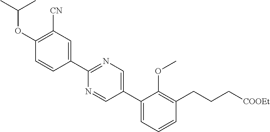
C1(C2=CN=C(C3=CC([CN])=C(OC(C)C)C=C3)N=C2)=CC=CC(CCC[COOEt])=C1OC
